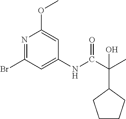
N1=C(Br)C=C(NC(C(C)(C2CCCC2)O)=O)C=C1OC
